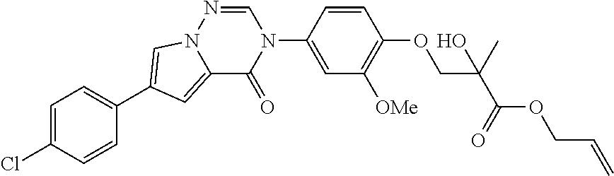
C1=C(Cl)C=CC(C2=CN3C(=C2)C(=O)N(C2=CC([OMe])=C(OCC(C(OCC=C)=O)(O)C)C=C2)C=N3)=C1
